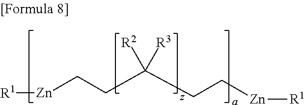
[R1][Zn]CCC(CC[Zn][R1])([R2])[R3]
